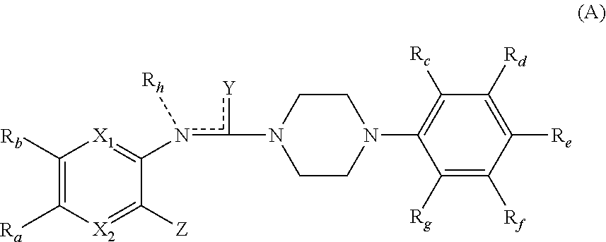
C1([Rb])=C([Ra])[X2]=C([Z])C(n(c(N2CCN(C3=C([Rc])C([Rd])=C([Re])C([Rf])=C3[Rg])CC2)[Y])[Rh])=[X1]1
